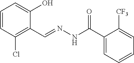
C1=CC(Cl)=C(C=NNC(=O)C2=CC=CC=C2[CF3])C(O)=C1
